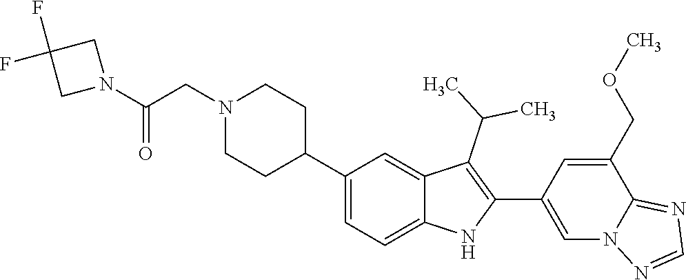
C1(C2CCN(CC(=O)N3CC(F)(F)C3)CC2)=CC=C2C(=C1)C(C(C)C)=C(C1=CN3C(=NC=N3)C(COC)=C1)N2
